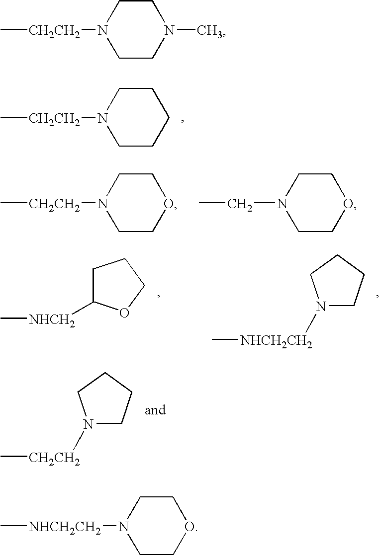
C[CH2CH2]N1CCCCC1.C[CH2CH2]N1CCOCC1.N1(CC)CCOCC1.C[NHCH2CH2]N1CCCC1.C[NHCH2]C1CCCO1.C[CH2CH2]N1CCCC1.C[CH2CH2]N1CCN(C)CC1.C[NHCH2CH2]N1CCOCC1
